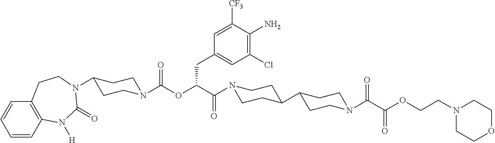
C1=CC2=C(C=C1)CCN(C1CCN(C(OC(C(=O)N3CCC(C4CCN(C(=O)C(=O)OCCN5CCOCC5)CC4)CC3)CC3=CC(Cl)=C(N)C([CF3])=C3)=O)CC1)C(=O)N2[H]
